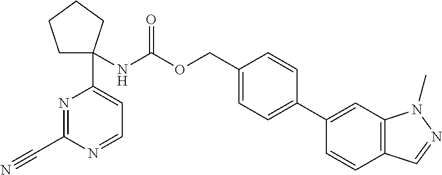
C1C(NC(=O)OCC2=CC=C(C3=CC4=C(C=C3)C=NN4C)C=C2)(C2=CC=NC(C#N)=N2)CCC1
